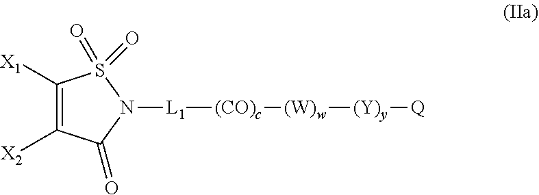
C1([X1])=C([X2])C(=O)N([L1][(CO)c][(W)w][(Y)y][Q])S1(=O)=O
